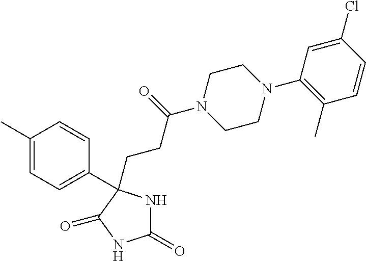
C1(=O)NC(CCC(N2CCN(C3=C(C)C=CC(Cl)=C3)CC2)=O)(C2=CC=C(C)C=C2)C(=O)N1
